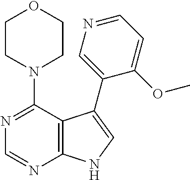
N1(C2=NC=NC3=C2C(C2=CN=CC=C2OC)=CN3)CCOCC1
